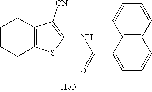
C1CCC2=C(C1)C([CN])=C(NC(C1=CC=CC3=C1C=CC=C3)=O)S2.O
